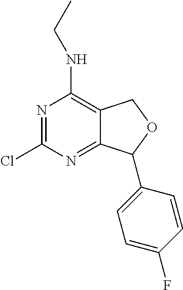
N1=C(Cl)N=C2C(=C1NCC)COC2C1=CC=C(F)C=C1
